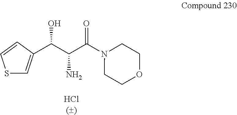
C(C(C(=O)N1CCOCC1)N)(O)C1=CSC=C1
